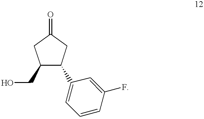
C1(CO)C(C2=CC=CC(F)=C2)CC(=O)C1
